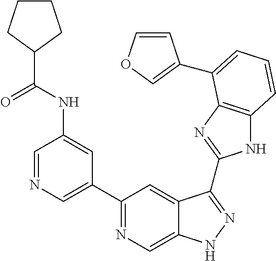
C1=NC=C(C2=NC=C3C(=C2)C(C2=NC4=C(N2)C=CC=C4C2=COC=C2)=NN3)C=C1NC(=O)C1CCCC1
